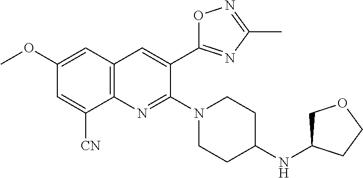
C1(OC)=CC2=C(N=C(N3CCC(NC4COCC4)CC3)C(C3=NC(C)=NO3)=C2)C([CN])=C1
